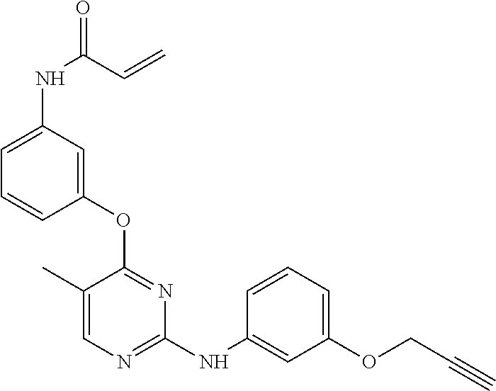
O(C1=NC(NC2=CC(OCC#C)=CC=C2)=NC=C1C)C1=CC(NC(C=C)=O)=CC=C1
